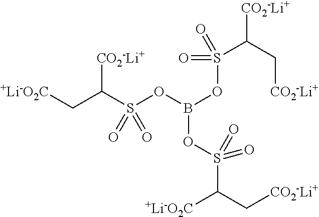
C([CO2-Li+])(C[+Li-O2C])S(OB(OS(=O)(=O)C(C[CO2-Li+])[CO2-Li+])OS(C([+Li-O2C])C[CO2-Li+])(=O)=O)(=O)=O
